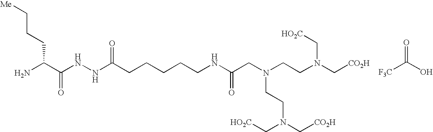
NC(C(NNC(CCCCCNC(CN(CCN(C[CO2H])C[HO2C])CCN(C[CO2H])C[HO2C])=O)=O)=O)CCC[Me].[F3C]C(O)=O
